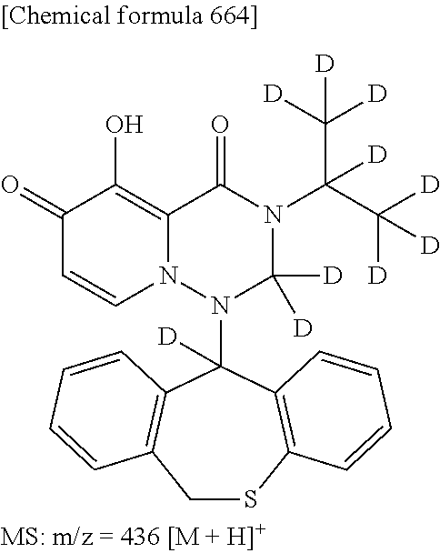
C12=C(O)C(=O)C=CN1N(C1([D])C3=C(CSC4=C1C=CC=C4)C=CC=C3)C([D])([D])N(C(C([D])([D])[D])(C([D])([D])[D])[D])C2=O
